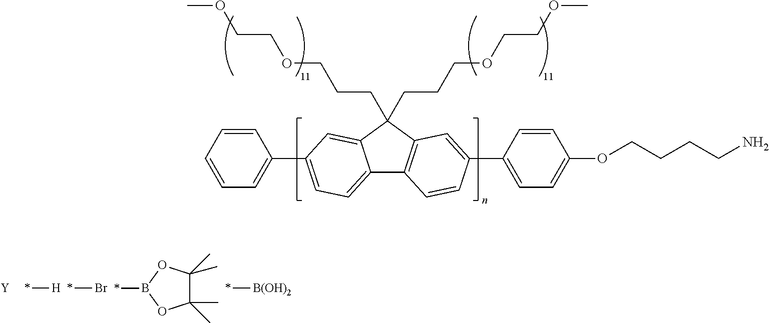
C12=CC=C(C3=CC=CC=C3)C=C1C(CCCOCCOC)(CCCOCCOC)C1=C2C=CC(C2=CC=C(OCCCCN)C=C2)=C1.[Y].*[H].*Br.C1(C)(C)C(C)(C)OB(*)O1.*[B(OH)2]
